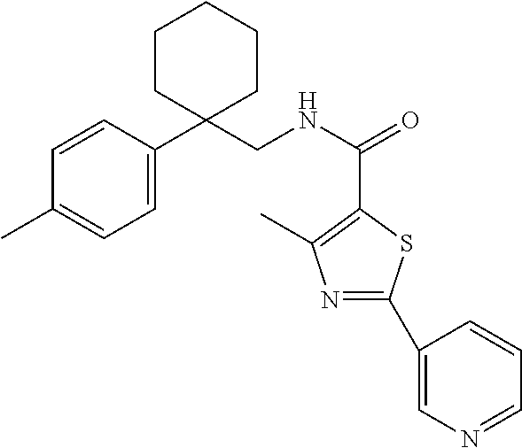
C1=C(C2(CNC(=O)C3=C(C)N=C(C4=CN=CC=C4)S3)CCCCC2)C=CC(C)=C1
